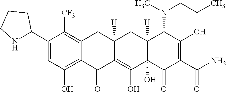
C1=C(C2NCCC2)C([CF3])=C2CC3([H])CC4([H])C(N(CCC)C)C(O)=C(C(=O)N)C(=O)C4(O)C(O)=C3C(=O)C2=C1O
